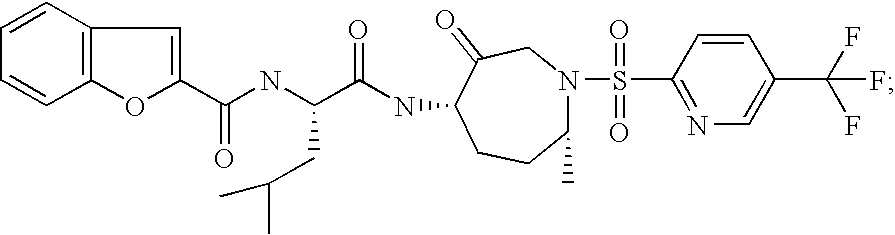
C1=CC2=C(C=C1)OC(C(NC(C(NC1CCC(C)N(S(=O)(=O)C3=NC=C(C(F)(F)F)C=C3)CC1=O)=O)CC(C)C)=O)=C2
